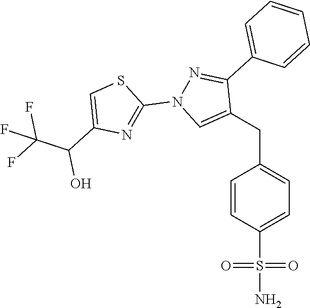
C(C1=CC=C(S(N)(=O)=O)C=C1)C1=CN(C2=NC(C(C(F)(F)F)O)=CS2)N=C1C1=CC=CC=C1
